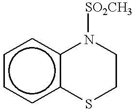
c1ccc2c(c1)N([SO2CH3])CCS2
